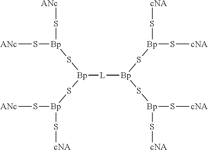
[L]([Bp](S[Bp](S[cNA])S[ANc])S[Bp](S[ANc])S[ANc])[Bp](S[Bp](S[cNA])S[cNA])S[Bp](S[cNA])S[cNA]
